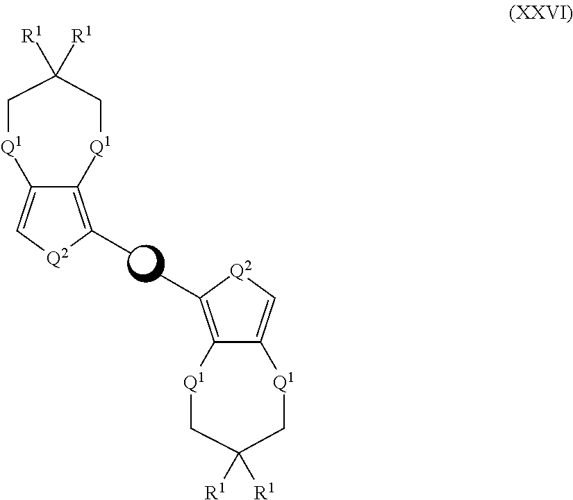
[Q1]1C2=C[Q2]C(C)=C2[Q1]CC([R1])([R1])C1.C12=C[Q2]C(C)=C1[Q1]CC([R1])([R1])C[Q1]2
